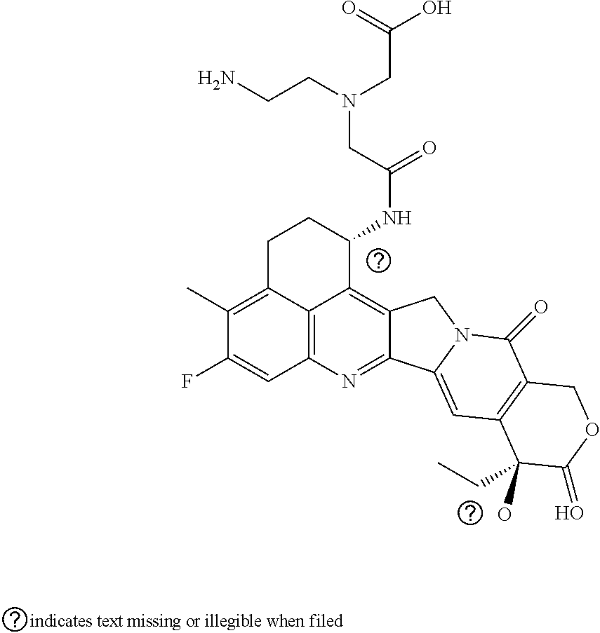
C12=C3C(=C(C)C(F)=C1)CCC(NC(CN(CC(O)=O)CCN)=O)C3=C1C(=N2)C2=CC3=C(C(=O)N2C1)COC(=O)C3(O)CC
